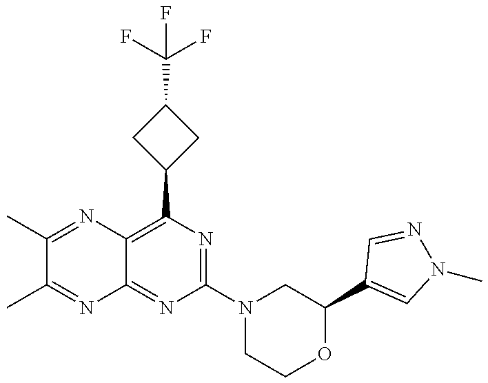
N1=C(N2CC(C3=CN(C)N=C3)OCC2)N=C2C(=C1C1CC(C(F)(F)F)C1)N=C(C)C(C)=N2
